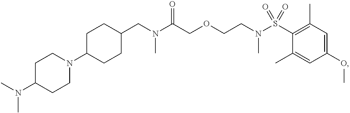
N(C1CCN(C2CCC(CN(C(COCCN(S(C3=C(C)C=C(OC)C=C3C)(=O)=O)C)=O)C)CC2)CC1)(C)C
